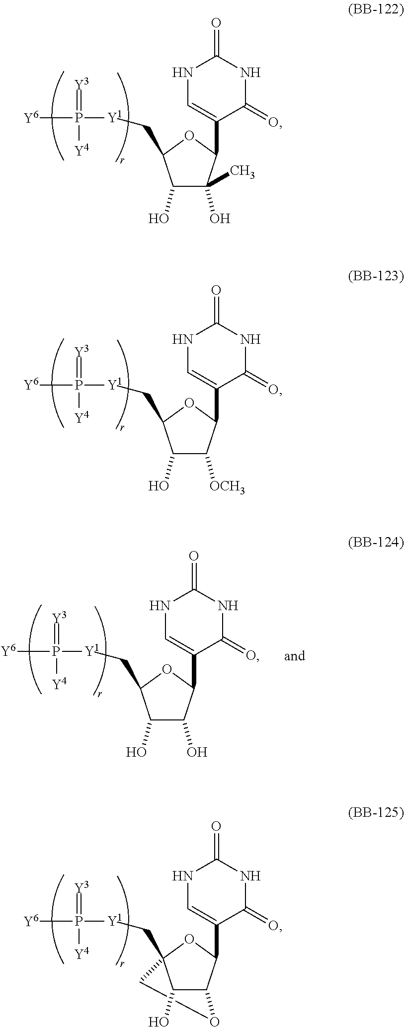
N1C=C(C2C(O)(C)C(O)C(C[Y1]P(=[Y3])([Y4])[Y6])O2)C(=O)NC1=O.N1C=C(C2C([OCH3])C(O)C(C[Y1]P(=[Y3])([Y4])[Y6])O2)C(=O)NC1=O.N1C=C(C2C3OCC(C[Y1]P(=[Y3])([Y4])[Y6])(O2)C3O)C(=O)NC1=O.N1C=C(C2C(O)C(O)C(C[Y1]P(=[Y3])([Y4])[Y6])O2)C(=O)NC1=O
